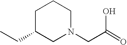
C1C(CC)CN(CC(=O)O)CC1
